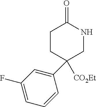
C1CC([CO2Et])(C2=CC(F)=CC=C2)CNC1=O
